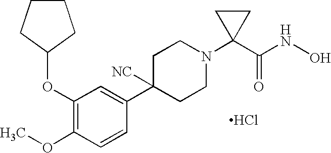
C1(OC2CCCC2)=C(OC)C=CC(C2([NC])CCN(C3(C(NO)=O)CC3)CC2)=C1.Cl
